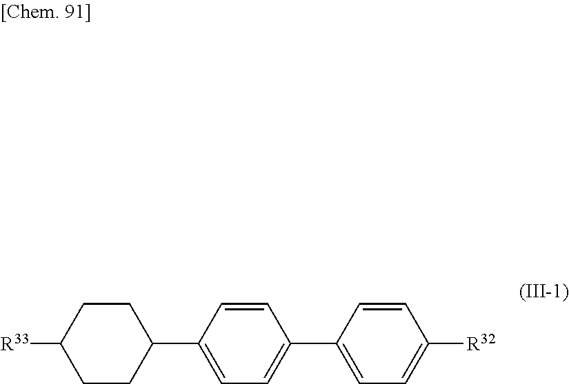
[R33]C1CCC(C2=CC=C(C3=CC=C([R32])C=C3)C=C2)CC1
